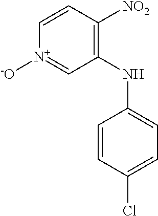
C1=CC([NO2])=C(NC2=CC=C(Cl)C=C2)C=[N+]1[-O]
